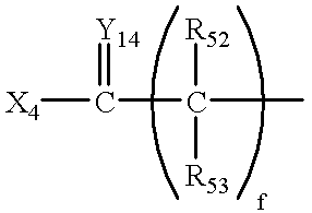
[X4]C(=[Y14])C(C)([R52])[R53]
